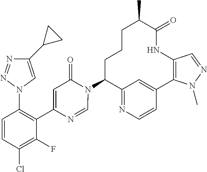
C12=NC=CC(=C1)C1=C(NC(=O)C(C)CCCC2N2C(=O)C=C(C3=C(N4C=C(C5CC5)N=N4)C=CC(Cl)=C3F)N=C2)C=NN1C
